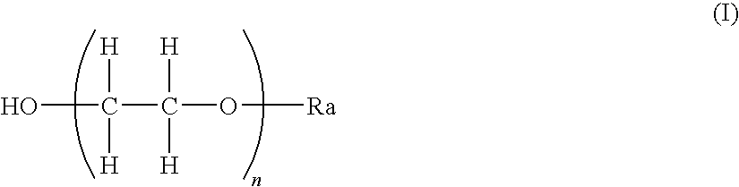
OC(C(O[Ra])([H])[H])([H])[H]
